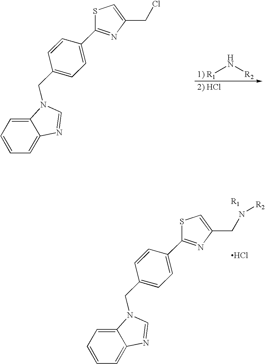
C12=CC=CC=C1N=CN2CC1=CC=C(C2=NC(CCl)=CS2)C=C1.[1) R1]N[R2].C12=CC=CC=C1N=CN2CC1=CC=C(C2=NC(CN[R2])=CS2)C=C1.Cl
